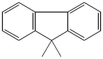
C1=CC=CC2=C1C1=CC=CC=C1C2(C)C
